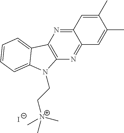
C12=NC3=C(N=C1C=C(C)C(C)=C2)N(CC[N+](C)(C)C)C1=CC=CC=C31.[I-]
